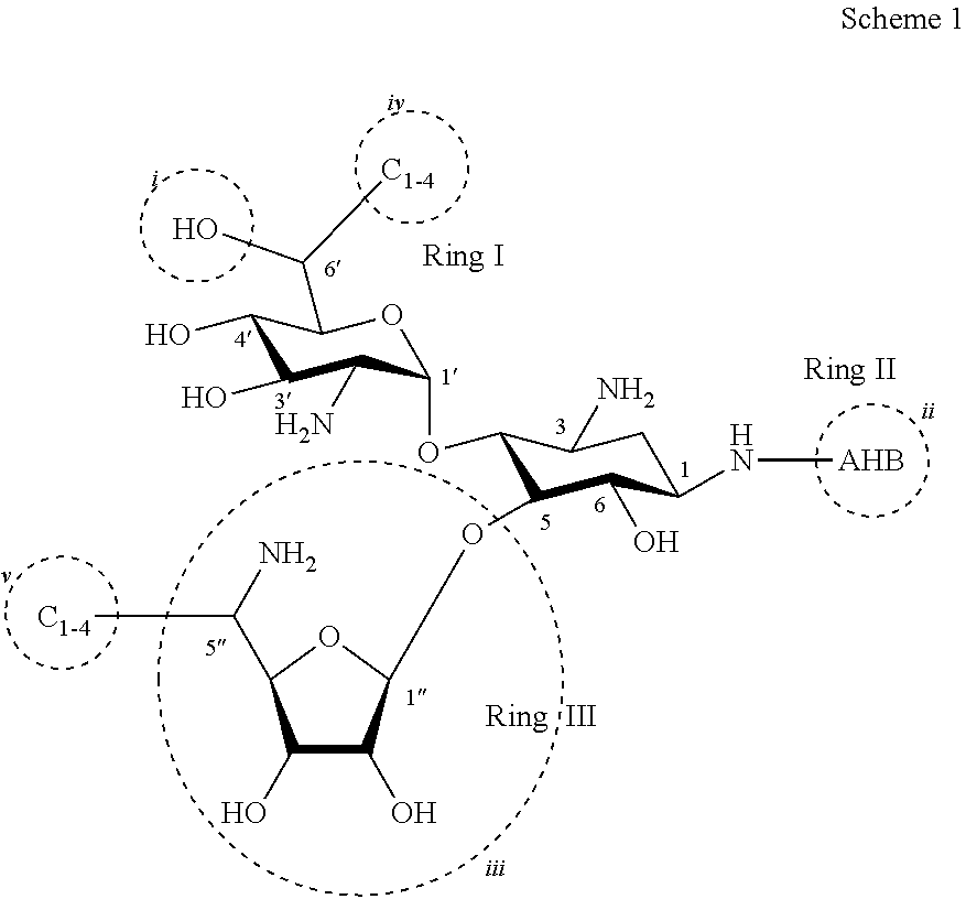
C1(O)C(O)C(OC2C(OC3C(N)C(O)c(o)C(C([C1-4])O)O3)C(N)CC(N[AHB])C2O)OC1C(N)[C1-4]
